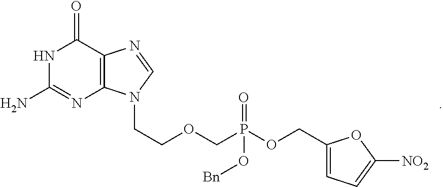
N1C(N)=NC2=C(C1=O)N=CN2CCOCP(OCC1=CC=C([NO2])O1)(=O)O[Bn]
